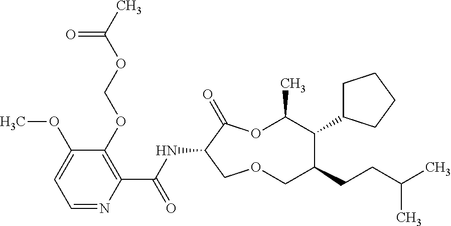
C1(OCOC(C)=O)=C(C(NC2C(=O)OC(C)C(C3CCCC3)C(CCC(C)C)COC2)=O)N=CC=C1OC
